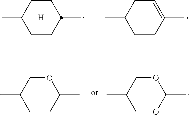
C1CC(C)CCC1C.C1=C(C)CCC(C)C1.[H].O1CC(C)CCC1C.O1CC(C)COC1C
